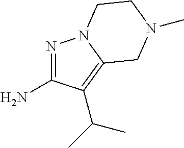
N1=C(N)C(C(C)C)=C2N1CCN(C)C2
